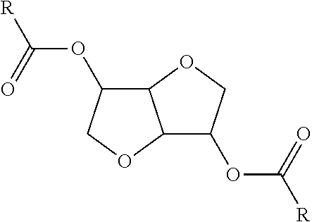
C12C(OC([R])=O)COC1C(OC(=O)[R])CO2
